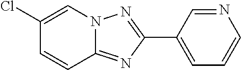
C1(C2=CC=CN=C2)=NN2C(=N1)C=CC(Cl)=C2
